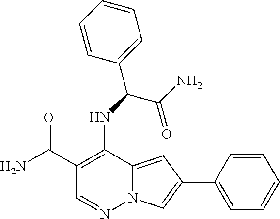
C1(C(N)=O)=C(NC(C2=CC=CC=C2)C(N)=O)C2=CC(C3=CC=CC=C3)=CN2N=C1
